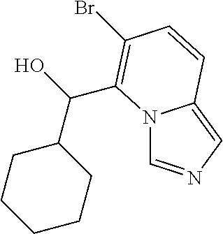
C1CCC(C(O)C2=C(Br)C=CC3=CN=CN32)CC1
